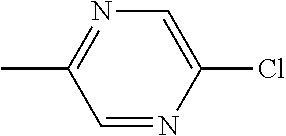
C1(Cl)=CN=C(C)C=N1
